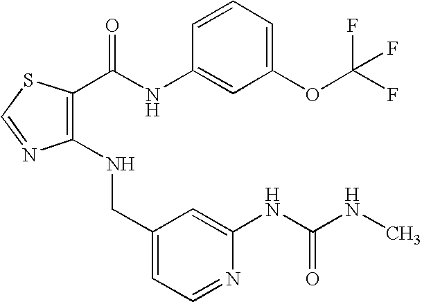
C1(CNC2=C(C(=O)NC3=CC(OC(F)(F)F)=CC=C3)SC=N2)=CC=NC(NC(NC)=O)=C1
